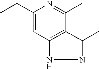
C1(CC)=CC2=C(C(C)=N1)C(C)=NN2
